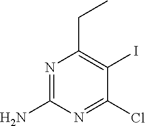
N1=C(N)N=C(Cl)C(I)=C1CC
